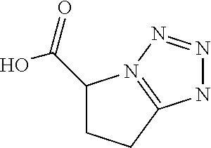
C1(C(=O)O)CCC2=N1N=NN2
